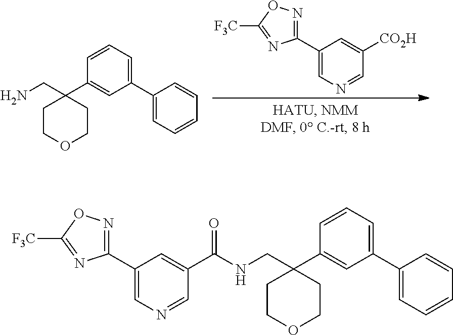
C1(C2=CN=CC([CO2H])=C2)=NOC([F3C])=N1.C1(C2=CC=CC=C2)=CC=CC(C2(CN)CCOCC2)=C1.C1(C2=CN=CC(C(NCC3(C4=CC(C5=CC=CC=C5)=CC=C4)CCOCC3)=O)=C2)=NOC([F3C])=N1
